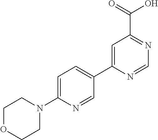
C1=C(C2=CC=C(N3CCOCC3)N=C2)N=CN=C1C(=O)O
